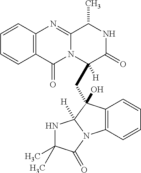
C12=C(C=CC=C1)N=C1N(C2=O)C(CC2(O)C3=C(C=CC=C3)N3C2([H])NC(C)(C)C3=O)([H])C(=O)NC1C
